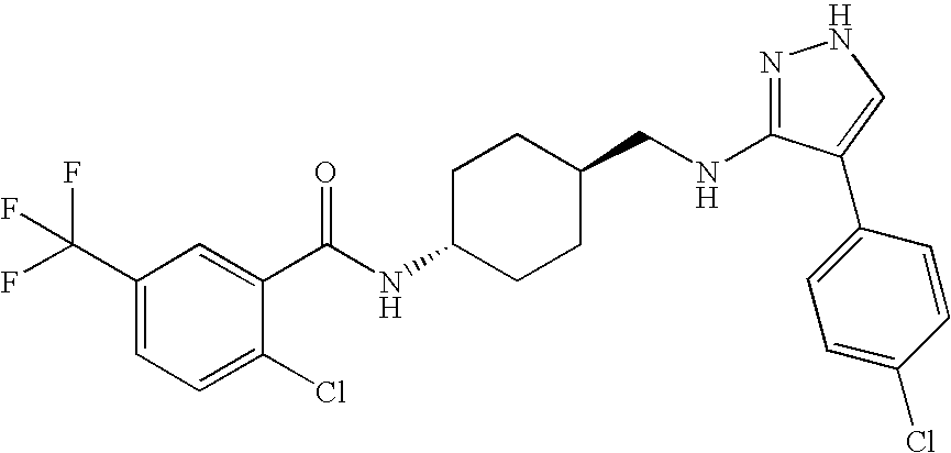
N1=C(NCC2CCC(NC(=O)C3=CC(C(F)(F)F)=CC=C3Cl)CC2)C(C2=CC=C(Cl)C=C2)=CN1
